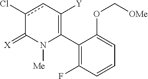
C1(C2=C([Y])cc(Cl)C(=[X])N2[Me])=C(F)C=CC=C1OC[OMe]
